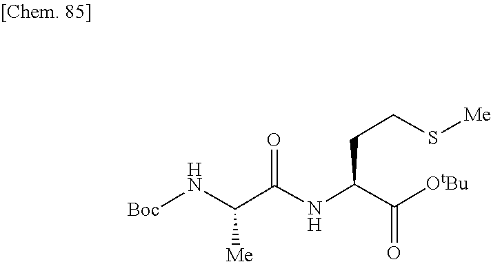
C(C(=O)[OtBu])(NC(C(N[Boc])[Me])=O)CCS[Me]
